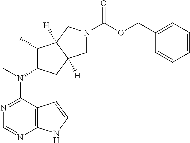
C12=C(N=CN=C1N(C)C1C(C)C3([H])C([H])(C1)CN(C(=O)OCC1=CC=CC=C1)C3)NC=C2
